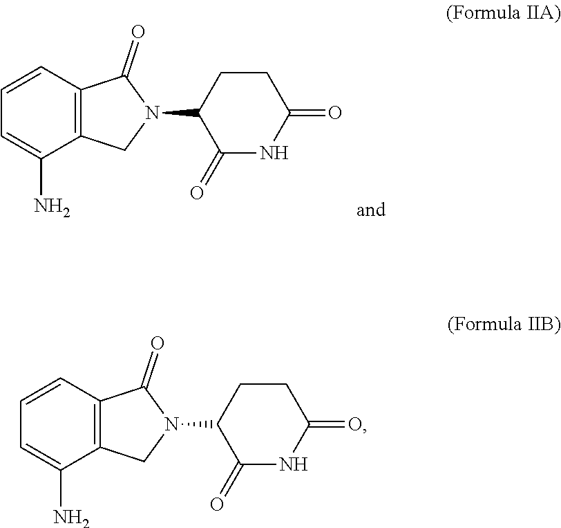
C1=C(N)C2=C(C=C1)C(=O)N(C1C(=O)NC(=O)CC1)C2.C1=C(N)C2=C(C=C1)C(=O)N(C1C(=O)NC(=O)CC1)C2
